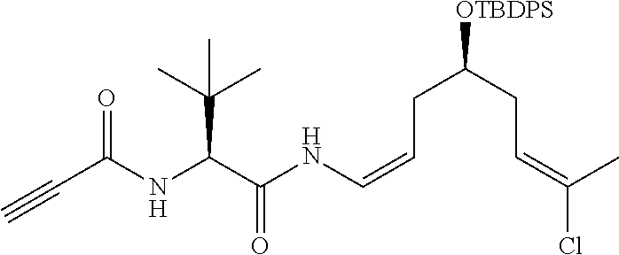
C(C(NC(C(NC=CCC([OTBDPS])CC=C(C)Cl)=O)C(C)(C)C)=O)#C
